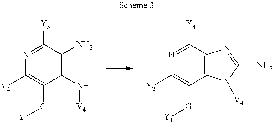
C1(N[V4])=C(N)C([Y3])=NC([Y2])=C1[G][Y1].C12=C(C([Y3])=NC([Y2])=C1[G][Y1])N=C(N)N2[V4]
